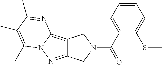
C1=CC=C(C(=O)N2CC3=NN4C(=C3C2)N=C(C)C(C)=C4C)C(SC)=C1
